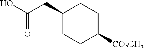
C1(CC(O)=O)CCC([CO2CH3])CC1
